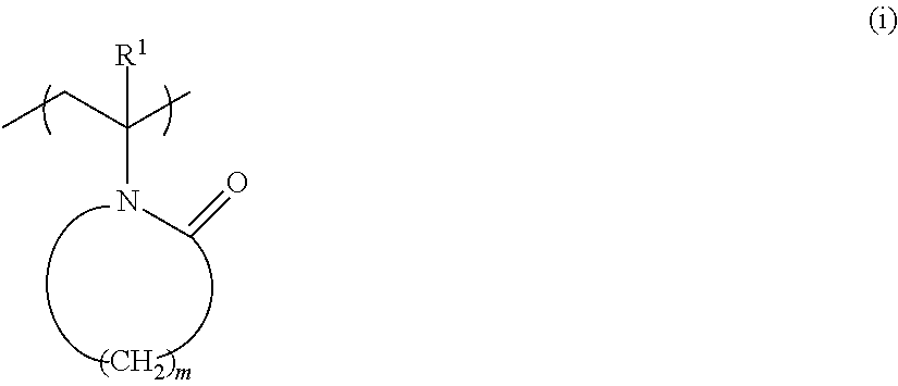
CCC(C)([R1])NC=O
